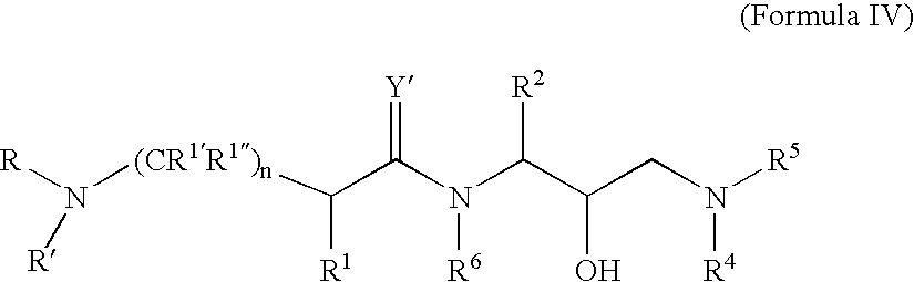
[(CR1R1)n](C(C(N(C(C(CN([R5])[R4])O)[R2])[R6])=[Y])[R1])N([R])[R]
